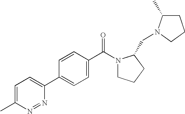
C1=C(C)N=NC(C2=CC=C(C(=O)N3CCCC3CN3C(C)CCC3)C=C2)=C1
